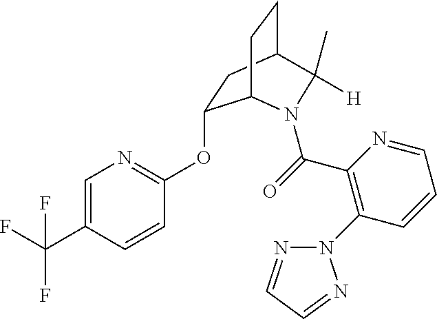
O(C1=NC=C(C(F)(F)F)C=C1)C1CC2CCC1N(C(=O)C1=C(N3N=CC=N3)C=CC=N1)C2(C)[H]
